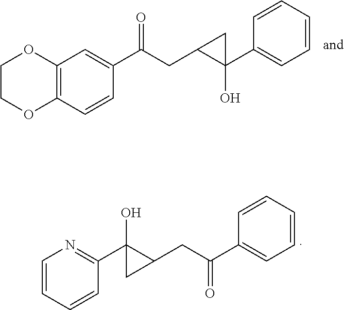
C12=C(C=CC(C(CC3C(C4=CC=CC=C4)(O)C3)=O)=C1)OCCO2.C1=CC=CC(C2(O)C(CC(C3=CC=CC=C3)=O)C2)=N1
